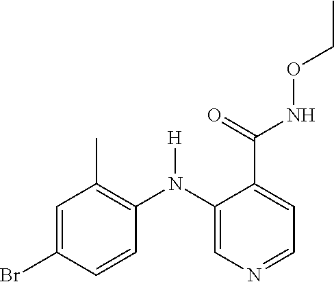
C1=C(Br)C=CC(N(C2=CN=CC=C2C(=O)NOCC)[H])=C1C
